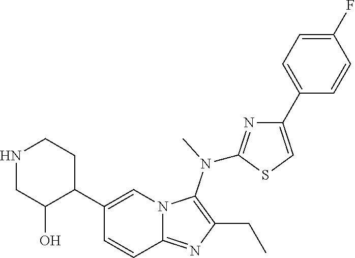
N1CC(O)C(C2=CN3C(=NC(CC)=C3N(C)C3=NC(C4=CC=C(F)C=C4)=CS3)C=C2)CC1
